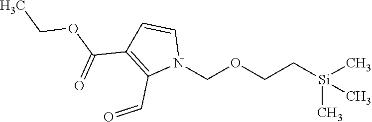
N1(COCC[Si](C)(C)C)C=CC(C(OCC)=O)=C1C=O
